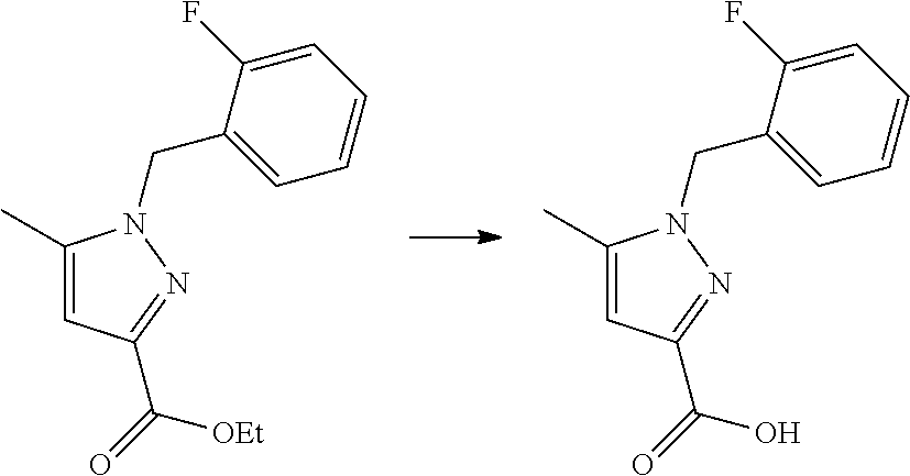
CC1=CC(C(=O)[OEt])=NN1CC1=CC=CC=C1F.CC1=CC(C(=O)O)=NN1CC1=CC=CC=C1F
